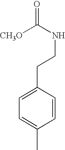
C1=CC(CCNC(=O)[CH3O])=CC=C1C
